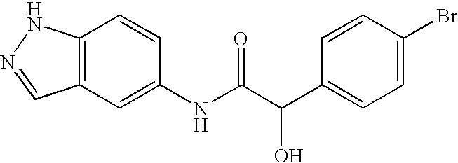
C12=C(C=C(NC(C(C3=CC=C(Br)C=C3)O)=O)C=C1)C=NN2
